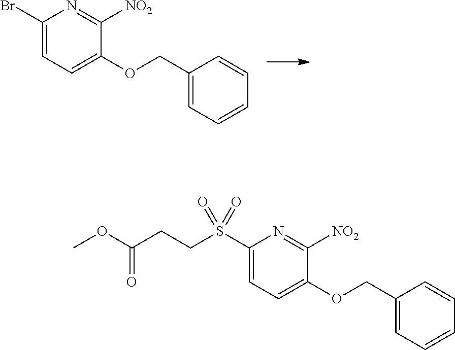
C1(COC2=CC=C(Br)N=C2[NO2])=CC=CC=C1.C1(COC2=CC=C(S(CCC(OC)=O)(=O)=O)N=C2[NO2])=CC=CC=C1
